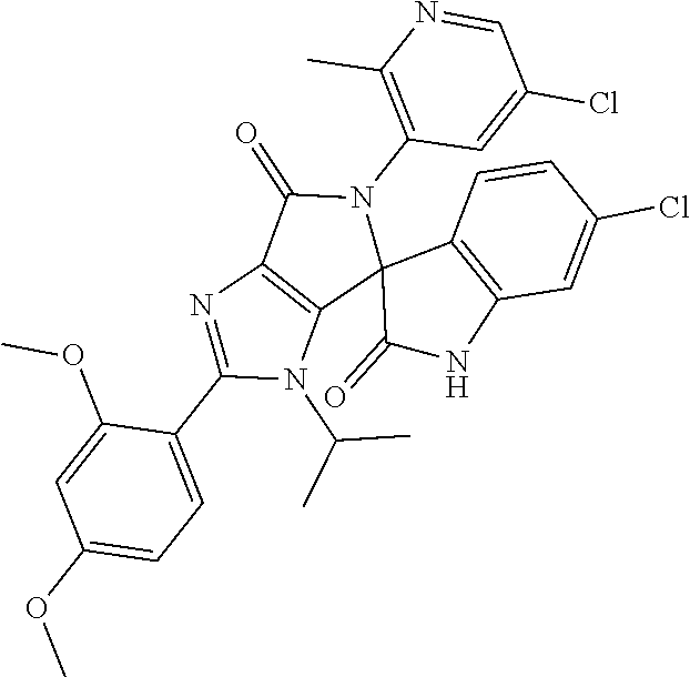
C12=C(C(=O)N(C3=C(C)N=CC(Cl)=C3)C13C(=O)NC1=C3C=CC(Cl)=C1)N=C(C1=CC=C(OC)C=C1OC)N2C(C)C
